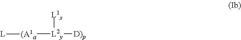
[L2y]([L1s])([(A1a][L])[D)p]
